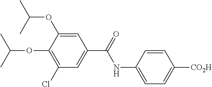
C1=C(NC(C2=CC(Cl)=C(OC(C)C)C(OC(C)C)=C2)=O)C=CC([CO2H])=C1
